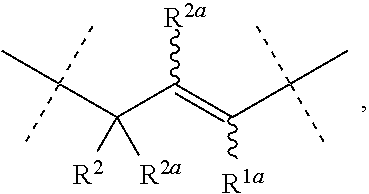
C(C(C(=C([R1a])C(C)(C)C)[R2a])([R2a])[R2])(C)(C)C
